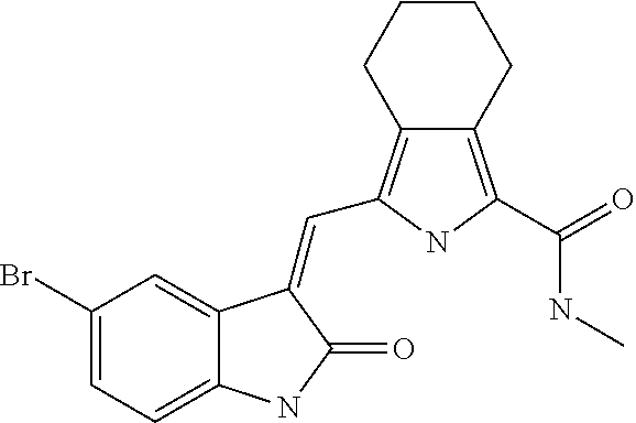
C1(Br)=CC=C2C(=C1)C(=CC1=C3C(=C(C(=O)NC)N1)CCCC3)C(=O)N2
